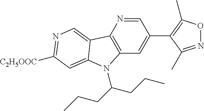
C12=C(C=C(C3=C(C)ON=C3C)C=N1)N(C(CCC)CCC)C1=CC([C2H5OOC])=NC=C21
